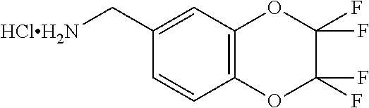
C12=C(C=C(C[HClH2N])C=C1)OC(F)(F)C(F)(F)O2
